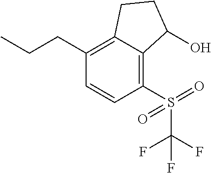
C1(S(=O)(C(F)(F)F)=O)=C2C(=C(CCC)C=C1)CCC2O
